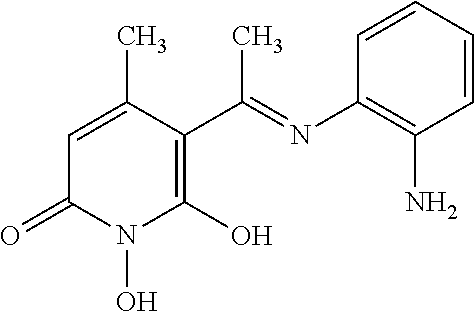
C1=C(C)C(C(=NC2=C(N)C=CC=C2)C)=C(O)N(O)C1=O
